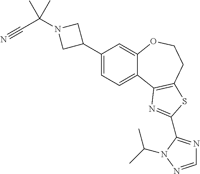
C1(C2CN(C(C#N)(C)C)C2)=CC=C2C(=C1)OCCC1=C2N=C(C2=NC=NN2C(C)C)S1
